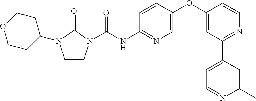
C1CN(C(NC2=NC=C(OC3=CC(C4=CC=NC(C)=C4)=NC=C3)C=C2)=O)C(=O)N1C1CCOCC1
